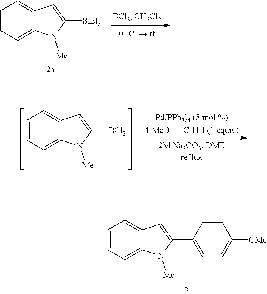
C1=CC=C2C(=C1)C=C([SiEt3])N2[Me].C1=CC=C2C(=C1)C=C([BCl2])N2[Me].[4-MeO][C6H4I (1 equiv)].C1=CC=C2C(=C1)C=C(C1=CC=C([OMe])C=C1)N2[Me]
